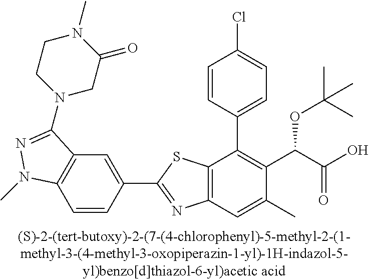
C1=C(C2=NC3=C(S2)C(C2=CC=C(Cl)C=C2)=C(C(C(O)=O)OC(C)(C)C)C(C)=C3)C=CC2=C1C(N1CC(=O)N(C)CC1)=NN2C
